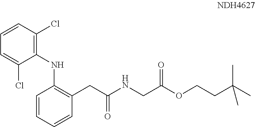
C1=CC(NC2=C(Cl)C=CC=C2Cl)=C(CC(NCC(OCCC(C)(C)C)=O)=O)C=C1
